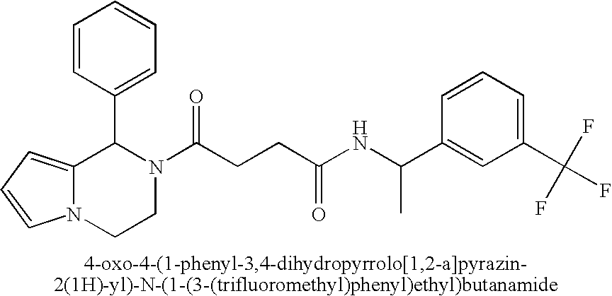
C12=CC=CN1CCN(C(CCC(NC(C1=CC(C(F)(F)F)=CC=C1)C)=O)=O)C2C1=CC=CC=C1
